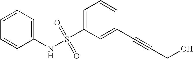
C1=CC=C(NS(C2=CC=CC(C#CCO)=C2)(=O)=O)C=C1
